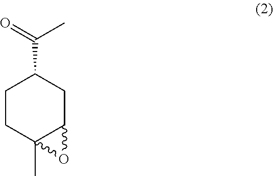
C1(C(C)=O)CCC2(C)C(C1)O2
